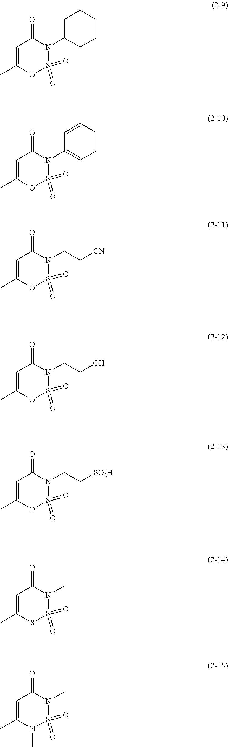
C1=C(C)OS(=O)(=O)N(C2=CC=CC=C2)C1=O.C1=C(C)OS(=O)(=O)N(CC[CN])C1=O.C1=C(C)OS(=O)(=O)N(CCO)C1=O.C1=C(C)OS(=O)(=O)N(CC[SO3H])C1=O.C1=C(C)SS(=O)(=O)N(C)C1=O.C1=C(C)OS(=O)(=O)N(C2CCCCC2)C1=O.C1=C(C)N(C)S(=O)(=O)N(C)C1=O
